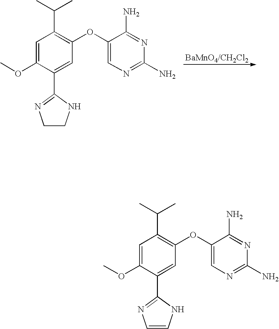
[BaMnO4/CH2Cl2].C1=C(OC2=C(C(C)C)C=C(OC)C(C3=NCCN3)=C2)C(N)=NC(N)=N1.C1=C(OC2=C(C(C)C)C=C(OC)C(C3=NC=CN3)=C2)C(N)=NC(N)=N1
